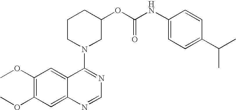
C1(OC)=C(OC)C=C2C(=C1)C(N1CC(OC(=O)NC3=CC=C(C(C)C)C=C3)CCC1)=NC=N2
